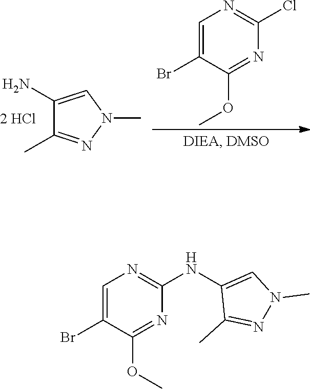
C1(N)=CN(C)N=C1C.C1=C(Br)C(OC)=NC(Cl)=N1.C1=C(Br)C(OC)=NC(NC2=CN(C)N=C2C)=N1
